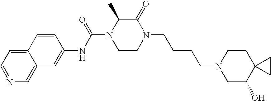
C1=C2C(=CC=N1)C=CC(NC(N1CCN(CCCCN3CC(O)C4(CC3)CC4)C(=O)C1C)=O)=C2
